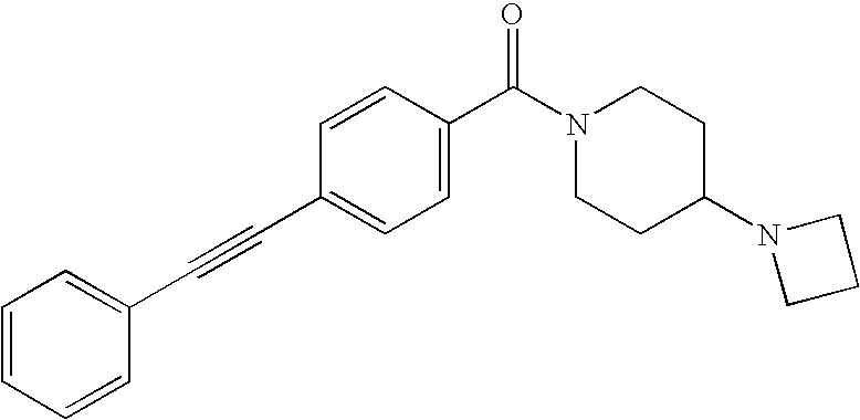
C1=CC=CC(C#CC2=CC=C(C(N3CCC(N4CCC4)CC3)=O)C=C2)=C1
